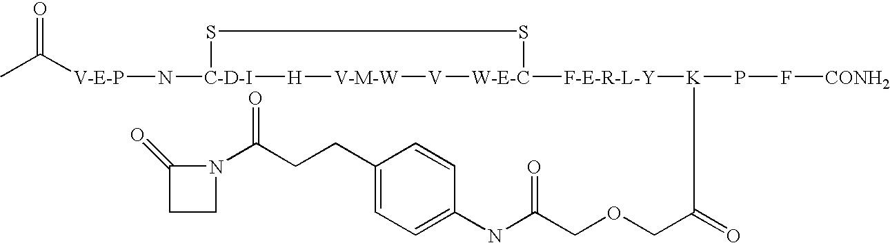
[V-E-P](N[C-D-I]1SS[W-E-C]([F-E-R-L-Y][K](C(COCC(NC2=CC=C(CCC(N3C(=O)CC3)=O)C=C2)=O)=O)PF[CONH2])[V][V-M-W][H]1)C(C)=O
